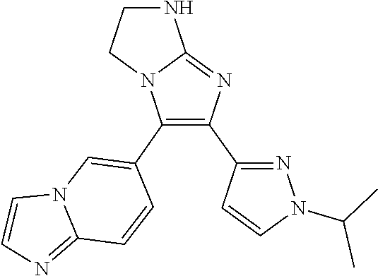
C1CN2C(=NC(C3=NN(C(C)C)C=C3)=C2C2=CN3C(=NC=C3)C=C2)N1
